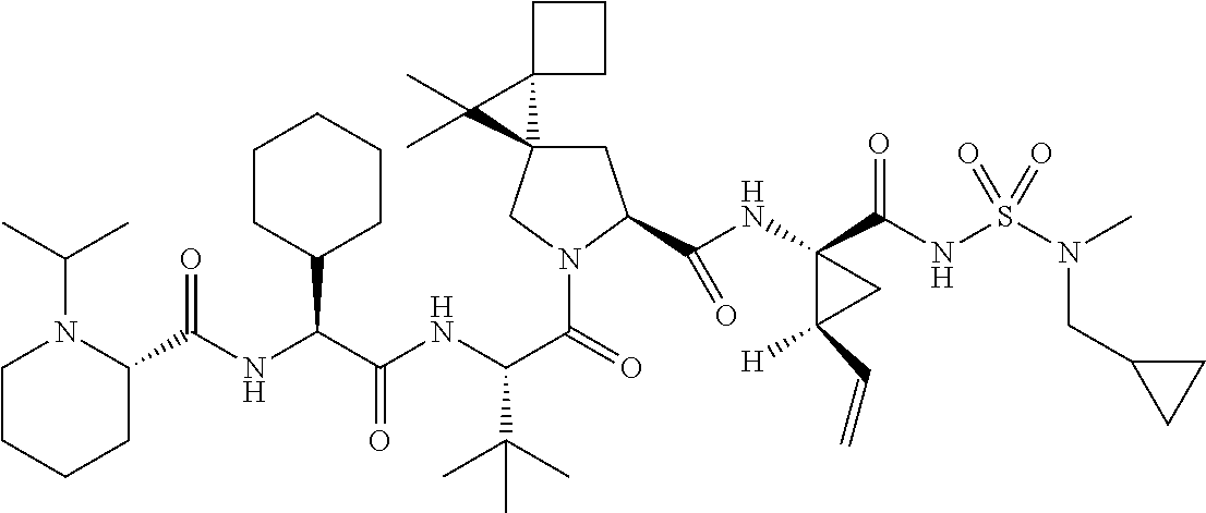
C1C2(CN(C(=O)C(NC(C(NC(=O)C3N(C(C)C)CCCC3)C3CCCCC3)=O)C(C)(C)C)C1C(NC1(C(NS(N(C)CC3CC3)(=O)=O)=O)C([H])(C=C)C1)=O)C1(C2(C)C)CCC1
